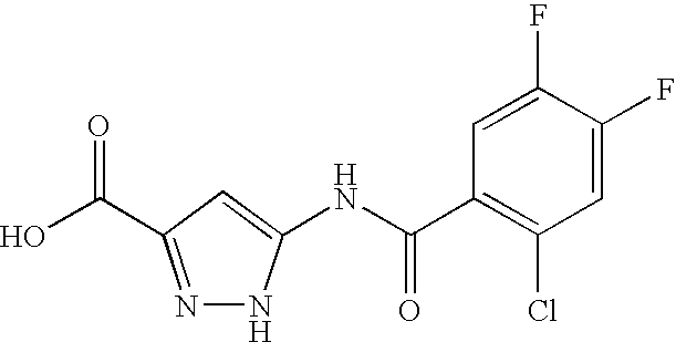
N1=C(C(O)=O)C=C(NC(C2=C(Cl)C=C(F)C(F)=C2)=O)N1
